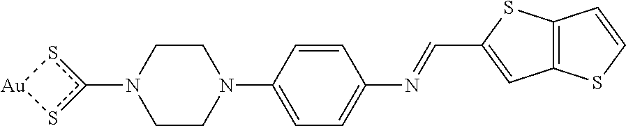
C1CN(C2=CC=C(N=CC3=CC4=C(S3)C=CS4)C=C2)CCN1c1s[Au]s1
